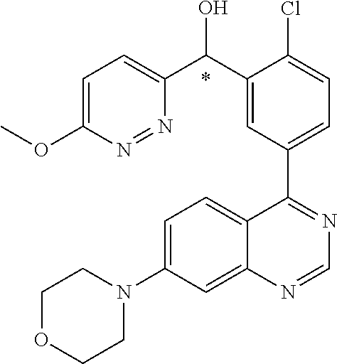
C1=C(N2CCOCC2)C=C2C(=C1)C(C1=CC=C(Cl)C(C(O)C3=CC=C(OC)N=N3)=C1)=NC=N2.*
